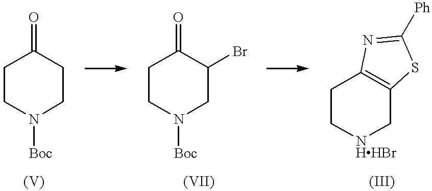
C1CN([Boc])CCC1=O.C1CN([Boc])CC(Br)C1=O.C1C[NHHBr]CC2=C1N=C([Ph])S2
